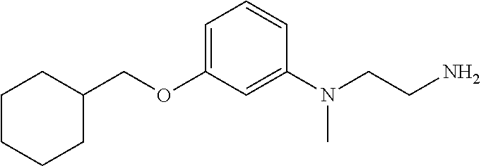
C1(COC2=CC=CC(N(CCN)C)=C2)CCCCC1
